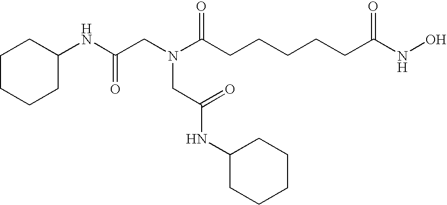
C1CCCC(NC(CN(C(CCCCCC(NO)=O)=O)CC(NC2CCCCC2)=O)=O)C1
